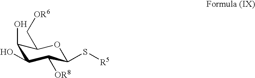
C1(O)C(O)C([OR8])C(S[R5])OC1C[OR6]
